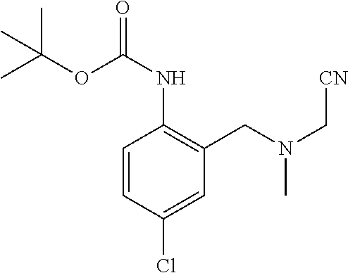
C1=CC(Cl)=CC(CN(C[CN])C)=C1NC(=O)OC(C)(C)C
